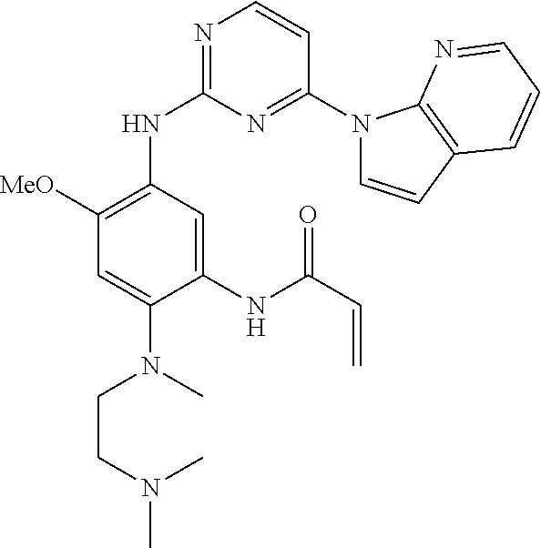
N1=C(NC2=C([MeO])C=C(N(CCN(C)C)C)C(NC(C=C)=O)=C2)N=C(N2C=CC3=C2N=CC=C3)C=C1
